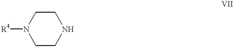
C1CNCCN1[R4]
